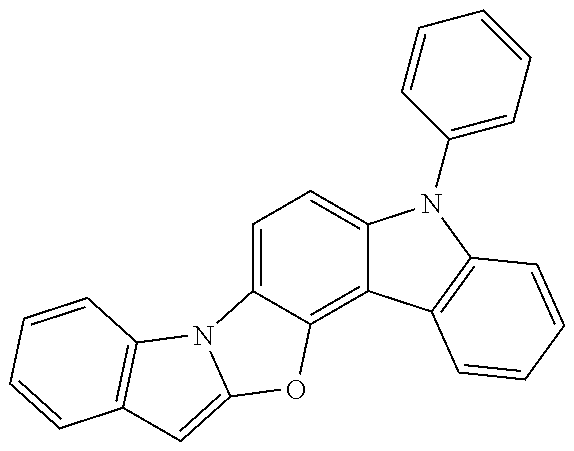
C1=C2C(=C3C(=C1)N(C1=CC=CC=C1)C1=C3C=CC=C1)OC1=CC3=C(N21)C=CC=C3
